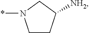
C1CC([NH2])CN1*
